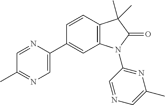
C1=CC2=C(C=C1C1=CN=C(C)C=N1)N(C1=NC(C)=CN=C1)C(=O)C2(C)C
